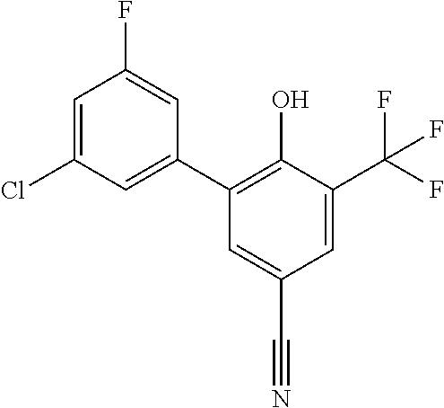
C1=C(Cl)C=C(C2=C(O)C(C(F)(F)F)=CC(C#N)=C2)C=C1F
